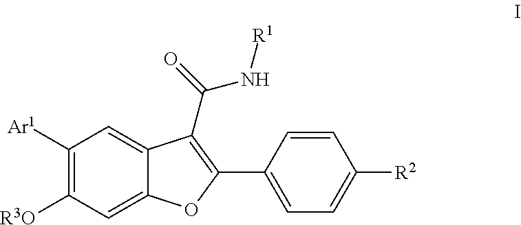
C1=C2C(=CC([Ar1])=C1[R3O])C(C(=O)N[R1])=C(C1=CC=C([R2])C=C1)O2
